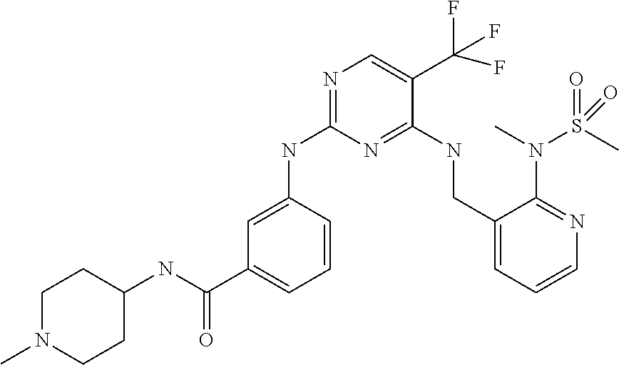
C1(NC2=NC=C(C(F)(F)F)C(NCC3=CC=CN=C3N(S(C)(=O)=O)C)=N2)=CC(C(NC2CCN(C)CC2)=O)=CC=C1
